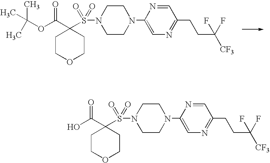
C1CN(C2=CN=C(CCC(F)([CF3])F)C=N2)CCN1S(C1(C(OC(C)(C)C)=O)CCOCC1)(=O)=O.C1CN(C2=CN=C(CCC(F)([CF3])F)C=N2)CCN1S(C1(C(O)=O)CCOCC1)(=O)=O
